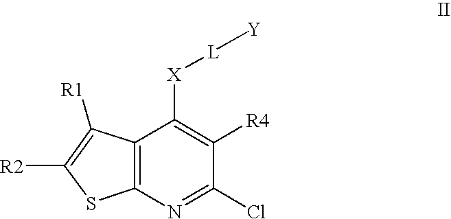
C12=C(N=C(Cl)C([R4])=C1[X][L][Y])SC([R2])=C2[R1]
